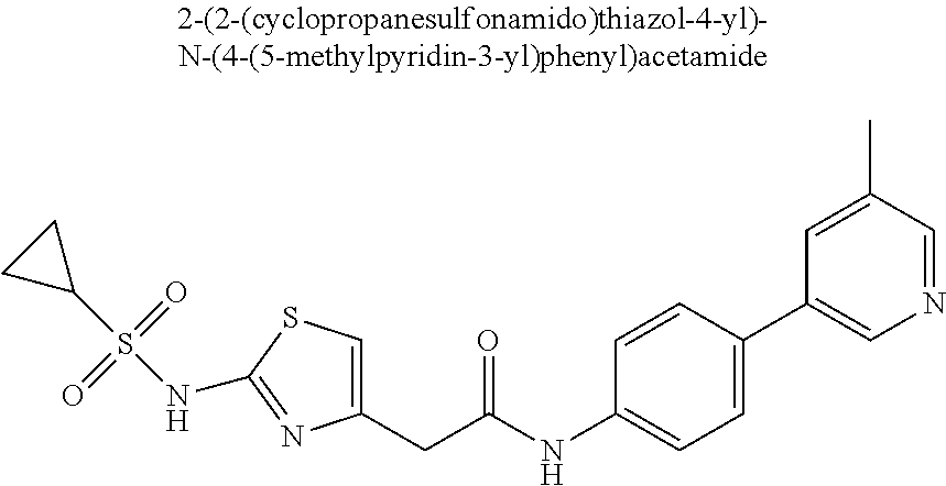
C1(CC(NC2=CC=C(C3=CN=CC(C)=C3)C=C2)=O)=CSC(NS(C2CC2)(=O)=O)=N1
